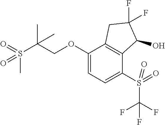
C1(OCC(S(=O)(C)=O)(C)C)=CC=C(S(C(F)(F)F)(=O)=O)C2=C1CC(F)(F)C2O
